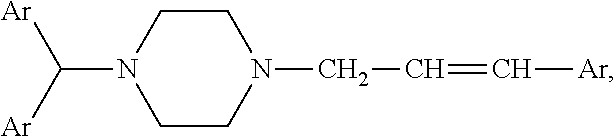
C1CN(CC=C[Ar])CCN1C([Ar])[Ar]
